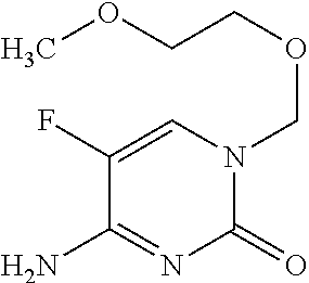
C1(=O)N(COCCOC)C=C(F)C(N)=N1
